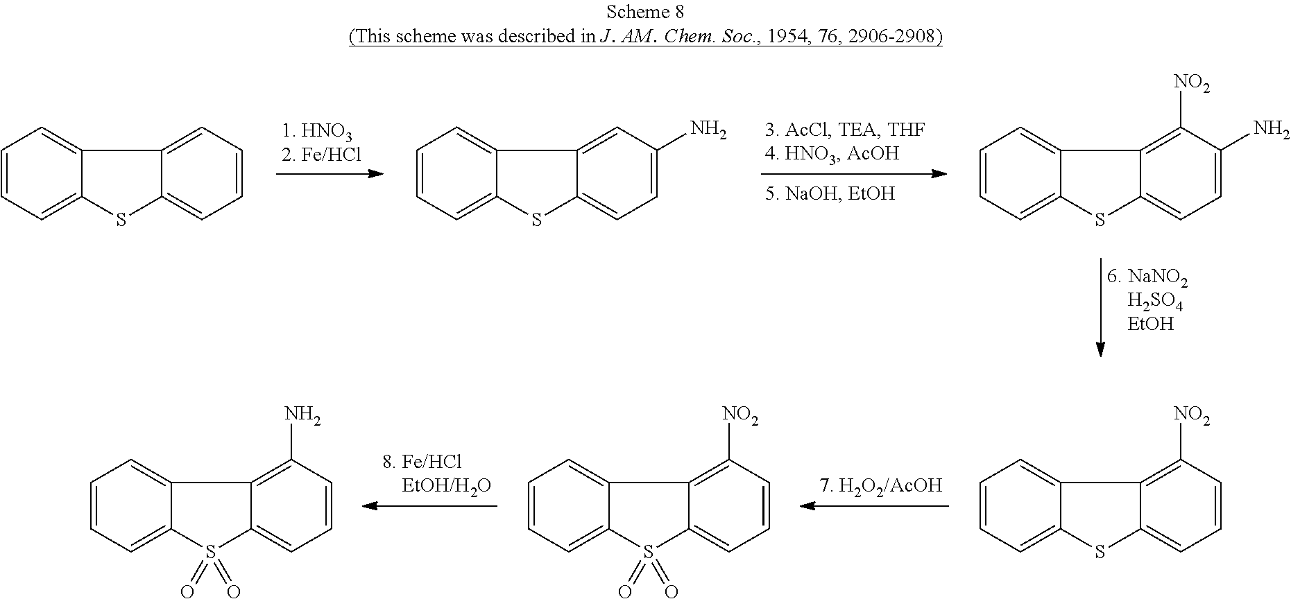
C1=CC=C2C(=C1)C1=C(N)C=CC=C1S2(=O)=O.C1=CC=C2C(=C1)C1=C([NO2])C=CC=C1S2(=O)=O.C1=CC=C2C(=C1)C1=C([NO2])C=CC=C1S2.C1=CC=C2C(=C1)C1=CC=CC=C1S2.C1=CC=C2C(=C1)C1=CC(N)=CC=C1S2.C1=CC=C2C(=C1)C1=C([NO2])C(N)=CC=C1S2
